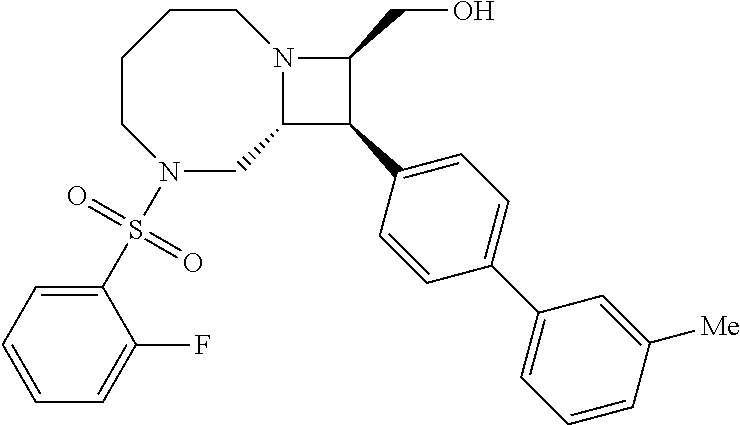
C1CCCN(S(C2=CC=CC=C2F)(=O)=O)CC2N1C(CO)C2C1=CC=C(C2=CC=CC([Me])=C2)C=C1
